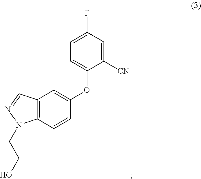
C12=C(C=CC(OC3=CC=C(F)C=C3[CN])=C1)N(CCO)N=C2
